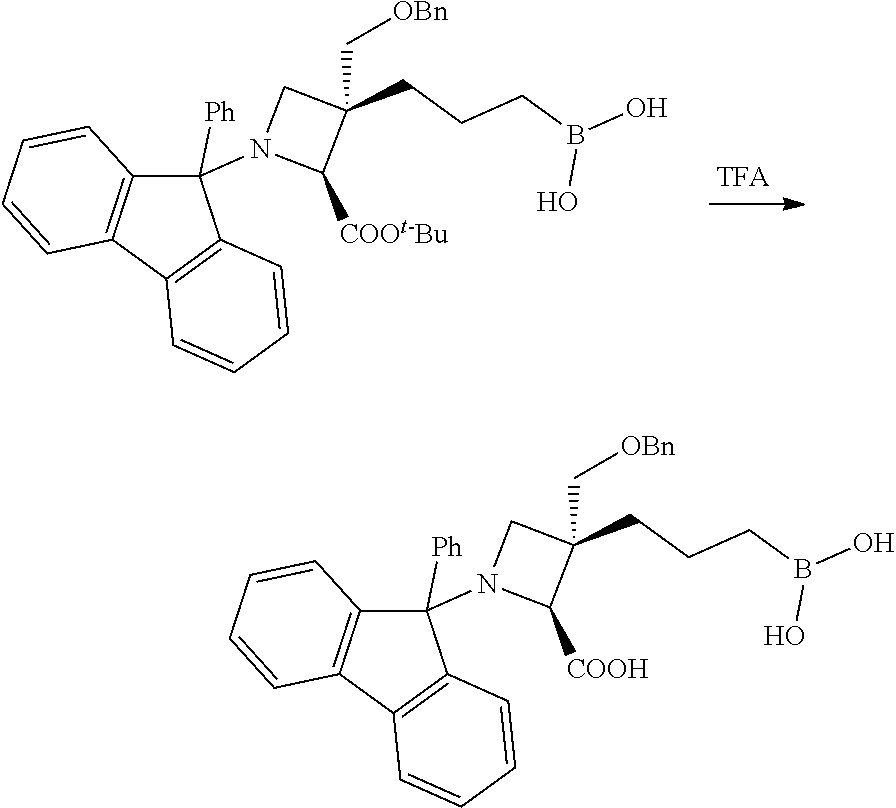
B(CCCC1(C[OBn])CN(C2([Ph])C3=C(C4=C2C=CC=C4)C=CC=C3)C1[COOt-Bu])(O)O.[TFA].B(CCCC1(C[OBn])CN(C2([Ph])C3=C(C4=C2C=CC=C4)C=CC=C3)C1[COOH])(O)O
